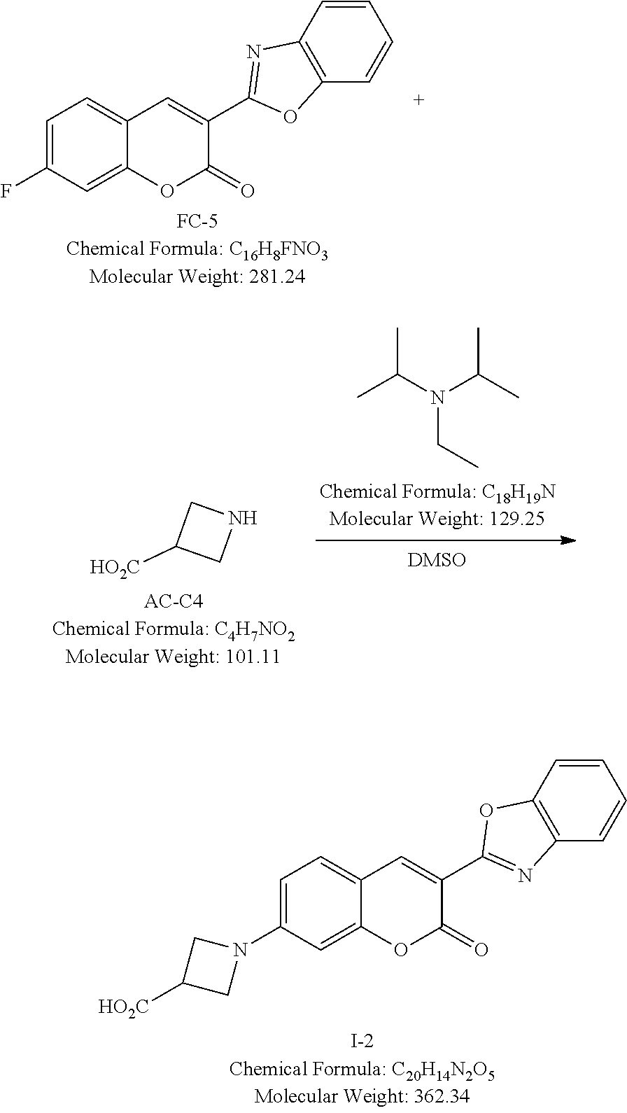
C1C([HO2C])CN1.N(CC)(C(C)C)C(C)C.C12=C(C=CC=C1)OC(C1=CC3=CC=C(F)C=C3OC1=O)=N2.O1C(C2=CC3=CC=C(N4CC([HO2C])C4)C=C3OC2=O)=NC2=C1C=CC=C2
